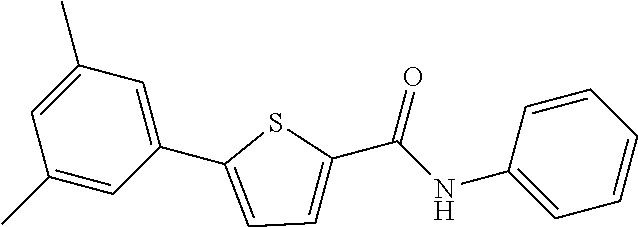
C1(C)=CC(C)=CC(C2=CC=C(C(NC3=CC=CC=C3)=O)S2)=C1
